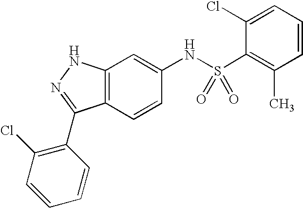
C12=C(C=CC(NS(C3=C(C)C=CC=C3Cl)(=O)=O)=C1)C(C1=C(Cl)C=CC=C1)=NN2
